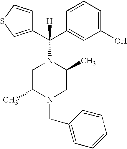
C1(C(C2=CC(O)=CC=C2)(N2CC(C)N(CC3=CC=CC=C3)CC2C)[H])=CSC=C1
